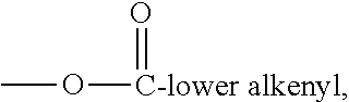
O([C-lower alkenyl]=O)C
